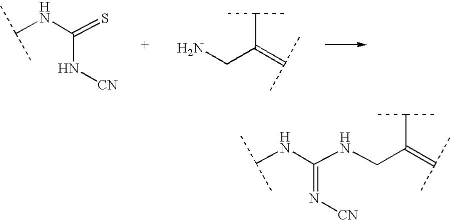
C(C(C)C)(=C(C)C)CN.C(N[CN])(=S)NC(C)C.C(=N[CN])(NCC(C(C)C)=C(C)C)NC(C)C
